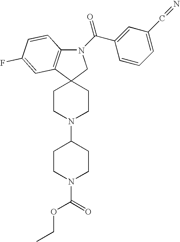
N1(C(=O)C2=CC(C=N)=CC=C2)C2=C(C3(C1)CCN(C1CCN(C(OCC)=O)CC1)CC3)C=C(F)C=C2
